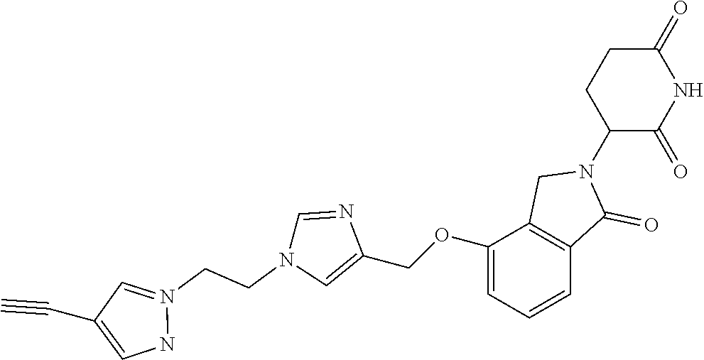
C1(=O)CCC(N2CC3=C(C2=O)C=CC=C3OCC2=CN(CCN3=CC(C#C)=CN3)C=N2)C(=O)N1
